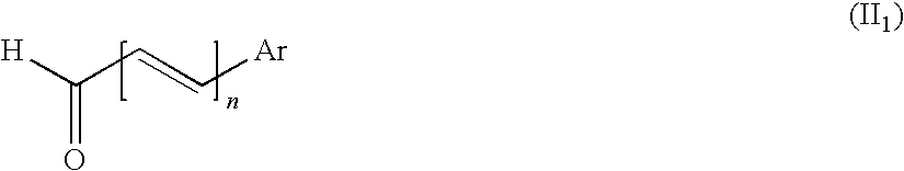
[H]C(C=C[Ar])=O
